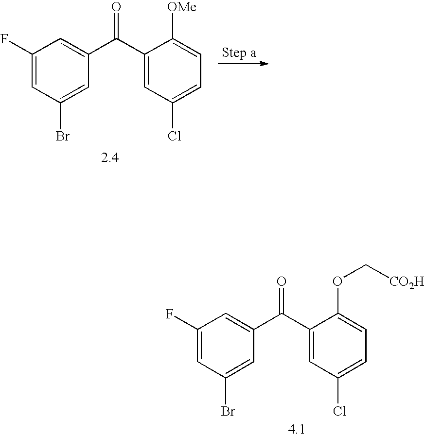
C1(F)=CC(Br)=CC(C(C2=CC(Cl)=CC=C2[OMe])=O)=C1.C1(F)=CC(Br)=CC(C(C2=CC(Cl)=CC=C2OC[CO2H])=O)=C1
